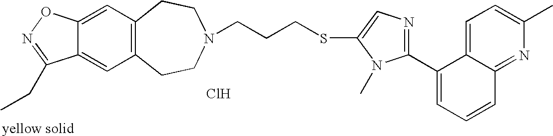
C12=C(C=C3C(=C1)C(CC)=NO3)CCN(CCCSC1=CN=C(C3=CC=CC4=NC(C)=CC=C34)N1C)CC2.Cl
